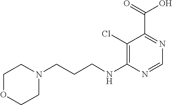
C1(Cl)=C(NCCCN2CCOCC2)N=CN=C1C(=O)O
